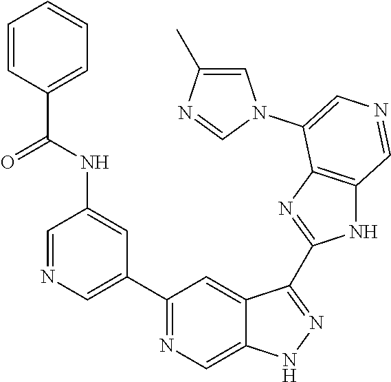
C1(C2=CN=CC(NC(C3=CC=CC=C3)=O)=C2)=NC=C2C(=C1)C(C1=NC3=C(N1)C=NC=C3N1C=C(C)N=C1)=NN2
